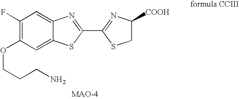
C1(F)=C(OCCCN)C=C2C(=C1)N=C(C1=NC([COOH])CS1)S2
